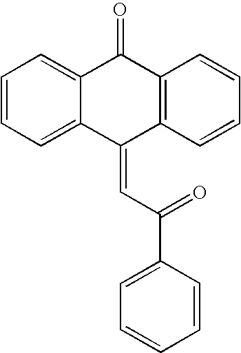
C1=CC=C2C(=C1)C(=O)C1=C(C2=CC(C2=CC=CC=C2)=O)C=CC=C1
